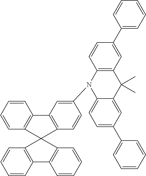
C1=CC2=C(C=C1)C1(C3=C2C=CC=C3)C2=C(C=CC=C2)C2=C1C=CC(N1C3=CC=C(C4=CC=CC=C4)C=C3C(C)(C)C3=C1C=CC(C1=CC=CC=C1)=C3)=C2
